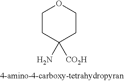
C1CC(N)([CO2H])CCO1
